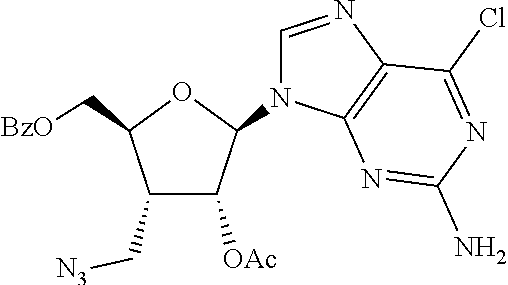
C1(C[N3])C([OAc])C(N2C=NC3=C2N=C(N)N=C3Cl)OC1C[BzO]
